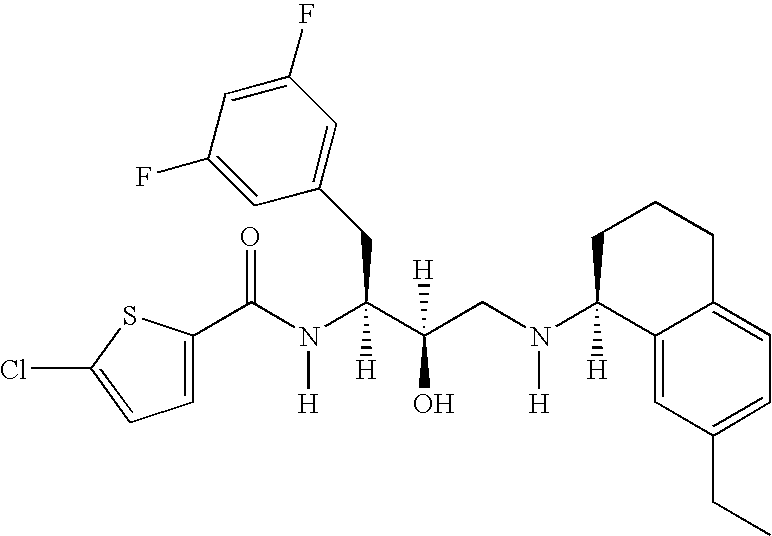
C1=C(C(N(C(C(CN(C2([H])C3=CC(CC)=CC=C3CCC2)[H])(O)[H])(CC2=CC(F)=CC(F)=C2)[H])[H])=O)SC(Cl)=C1
